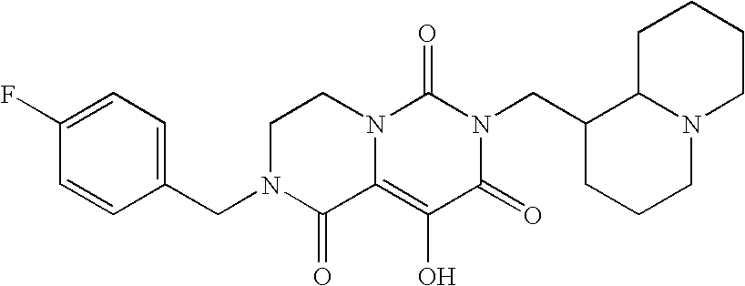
C1(F)=CC=C(CN2C(=O)C3=C(O)C(=O)N(CC4CCCN5C4CCCC5)C(=O)N3CC2)C=C1
